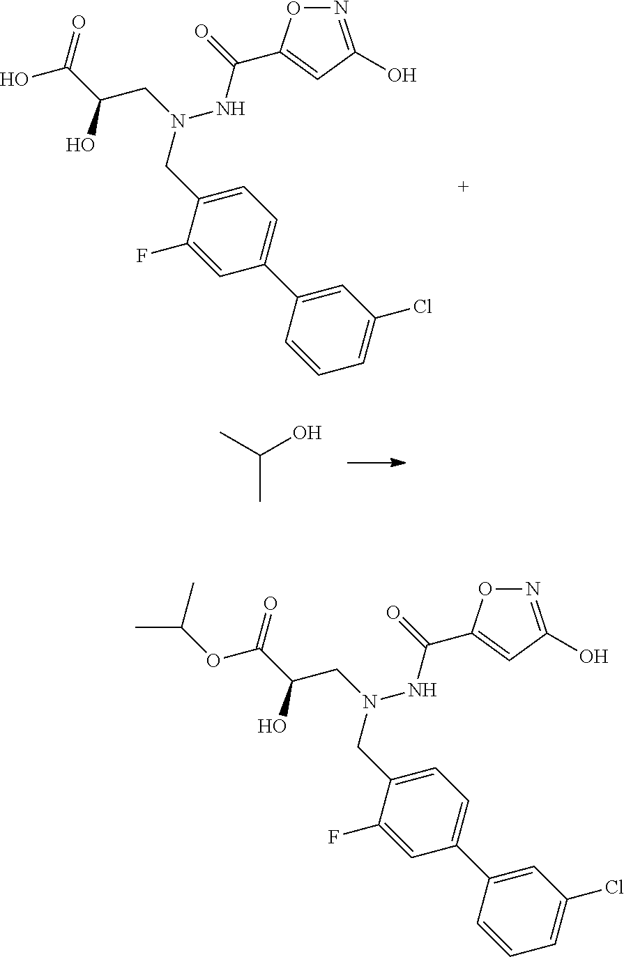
N1=C(O)C=C(C(=O)NN(CC(O)C(O)=O)CC2=CC=C(C3=CC(Cl)=CC=C3)C=C2F)O1.CC(O)C.N1=C(O)C=C(C(=O)NN(CC(O)C(OC(C)C)=O)CC2=CC=C(C3=CC(Cl)=CC=C3)C=C2F)O1
